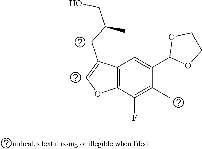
C(C1=COC2=C1C=C(C1OCCO1)C(C)=C2F)C(CO)C
